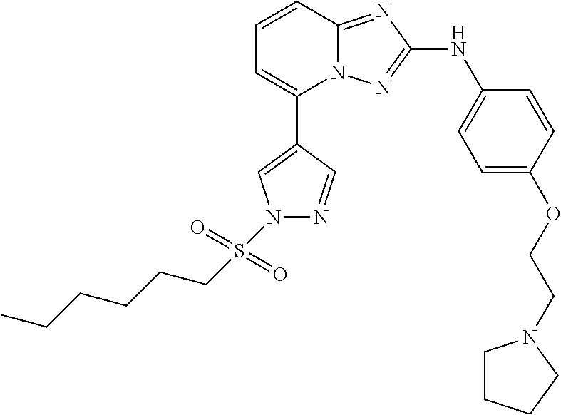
C1=CC2=NC(NC3=CC=C(OCCN4CCCC4)C=C3)=NN2C(C2=CN(S(CCCCCC)(=O)=O)N=C2)=C1
